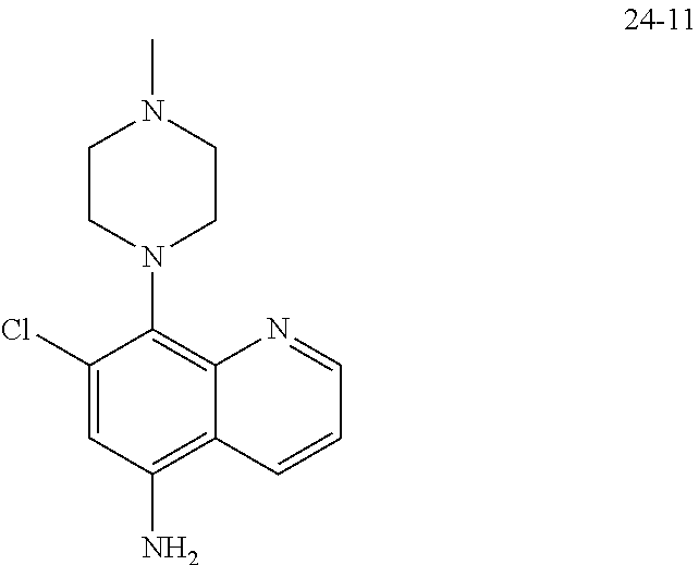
CN1CCN(C2=C3C(=C(N)C=C2Cl)C=CC=N3)CC1
